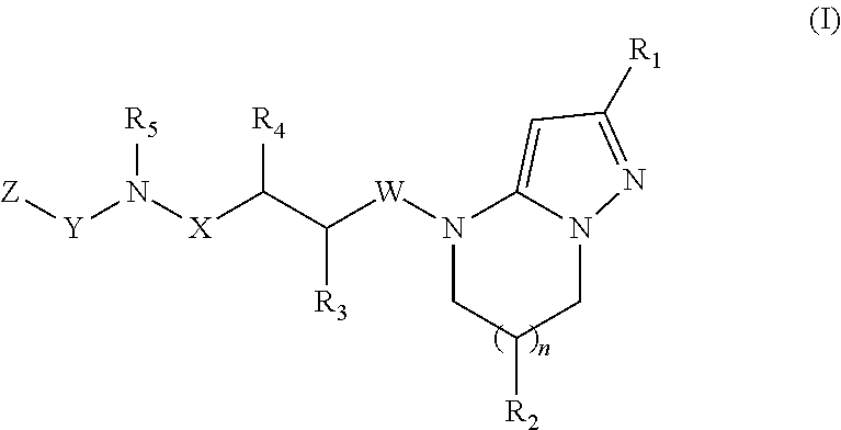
N1([W]C(C([X]N([Y][Z])[R5])[R4])[R3])CC([R2])CN2C1=CC([R1])=N2
